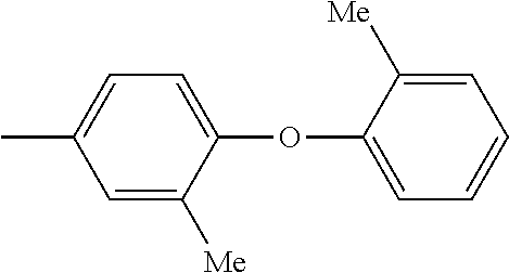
CC1=CC=C(OC2=CC=CC=C2[Me])C([Me])=C1
